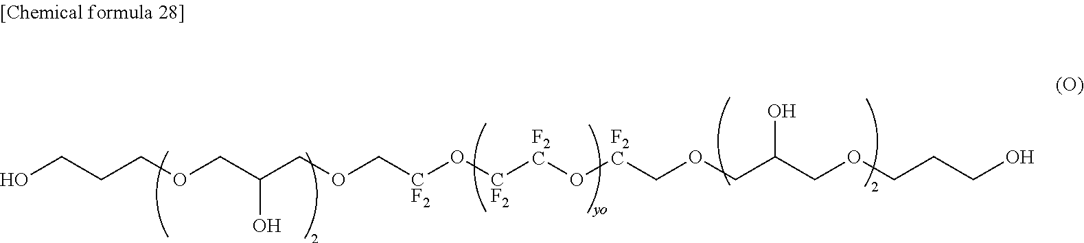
OCCCOCC(COC[CF2]O[CF2][F2C]O[F2C]COCC(COCCCO)O)O
